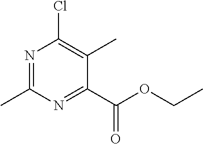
N1=C(C)N=C(C(OCC)=O)C(C)=C1Cl
